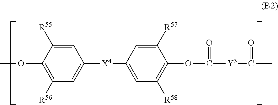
COC1=C([R56])C=C([X4]C2=CC([R58])=C(OC(=O)[Y3]C(=O)C)C([R57])=C2)C=C1[R55]
